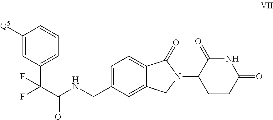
C1(C(C(NCC2=CC=C3C(=C2)CN(C2CCC(=O)NC2=O)C3=O)=O)(F)F)=CC=CC([Q5])=C1
